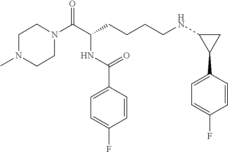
C1N(C(C(CCCCNC2C(C3=CC=C(F)C=C3)C2)NC(C2=CC=C(F)C=C2)=O)=O)CCN(C)C1
